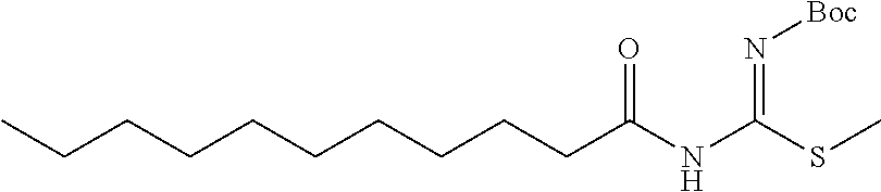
C(CCCCCCCC(NC(SC)=N[Boc])=O)CC
